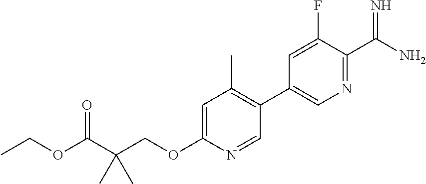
O(C(C(COC1=CC(C)=C(C2=CN=C(C(N)=N)C(F)=C2)C=N1)(C)C)=O)CC
